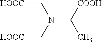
[HOOC]CN(C[HOOC])C([COOH])C
